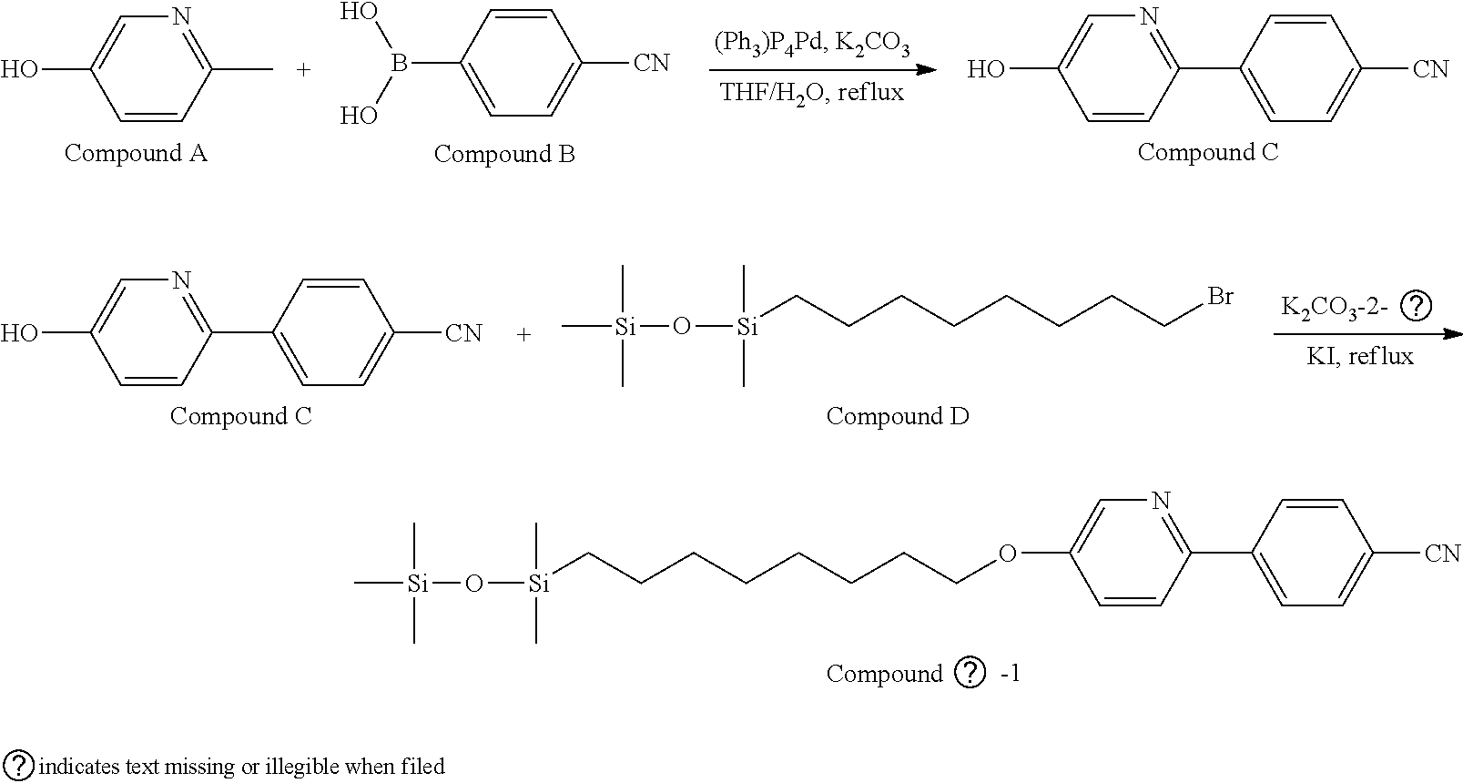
C1=CC(C)=NC=C1O.C1=C(B(O)O)C=CC([CN])=C1.C1=CC(C2=CC=C([CN])C=C2)=NC=C1O.C1=CC(C2=CC=C([CN])C=C2)=NC=C1O.C[Si](O[Si](CCCCCCCCBr)(C)C)(C)C.C[Si](O[Si](CCCCCCCCOC1=CN=C(C2=CC=C([CN])C=C2)C=C1)(C)C)(C)C
